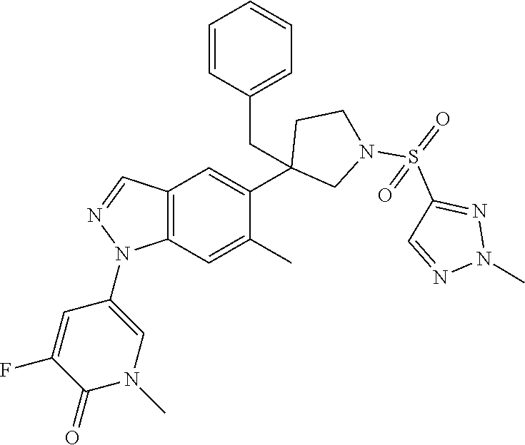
C12=C(C=C(C)C(C3(CC4=CC=CC=C4)CN(S(=O)(C4=NN(C)N=C4)=O)CC3)=C1)N(C1=CN(C)C(=O)C(F)=C1)N=C2
